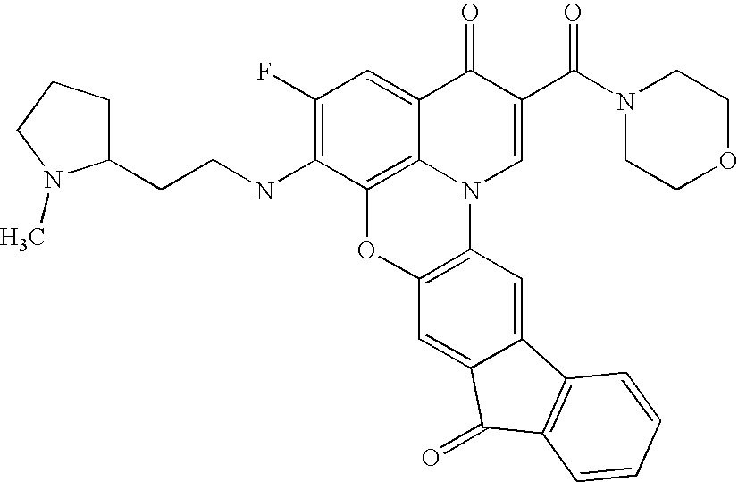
C12=C3C(=CC(F)=C1NCCC1CCCN1C)C(=O)C(C(=O)N1CCOCC1)=CN3C1=C(O2)C=C2C(=C1)C1=C(C2=O)C=CC=C1
